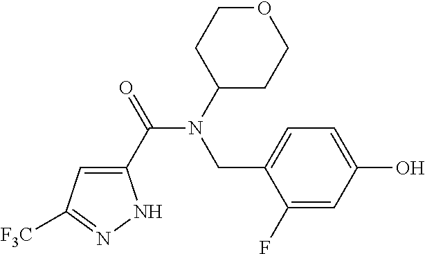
C1(C(=O)N(CC2=CC=C(O)C=C2F)C2CCOCC2)=CC([F3C])=NN1
